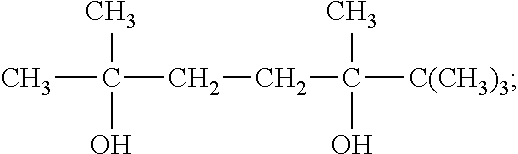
CC(C)(O)CCC(O)([C(CH3)3])C
